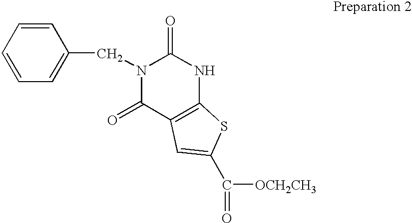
C1=CC=CC=C1CN1C(=O)C2=C(NC1=O)SC(C([OCH2CH3])=O)=C2
